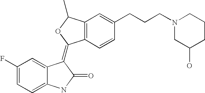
C12=C(C=CC(CCCN3CCCC(O)C3)=C1)C(=C1C3=CC(F)=CC=C3NC1=O)OC2C
